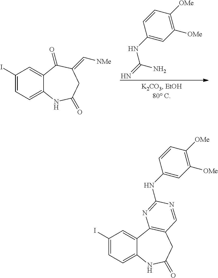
C1(I)=CC=C2C(=C1)C(=O)C(=C[NMe])CC(=O)N2.C1=CC(NC(=N)N)=CC([OMe])=C1[OMe].C1(I)=CC=C2C(=C1)C1=C(CC(=O)N2)C=NC(NC2=CC([OMe])=C([OMe])C=C2)=N1
